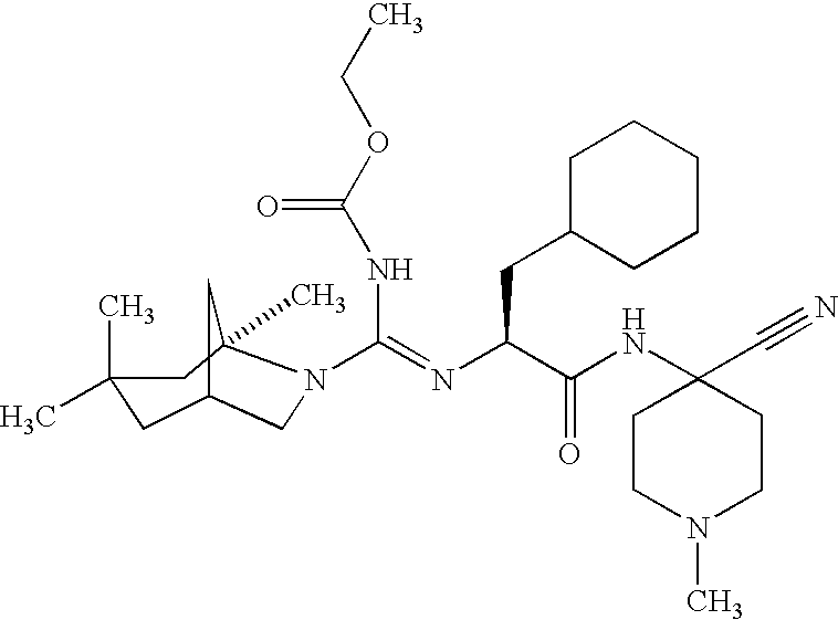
CCOC(=O)NC(=NC(C(=O)NC1(C#N)CCN(C)CC1)CC1CCCCC1)N1C2(C)CC(C)(C)CC(C2)C1
